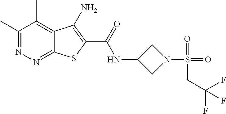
C1(C)=NN=C2C(=C1C)C(N)=C(C(=O)NC1CN(S(=O)(=O)CC(F)(F)F)C1)S2
